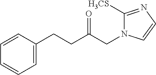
C1=C(CCC(CN2C([H3CS])=NC=C2)=O)C=CC=C1
